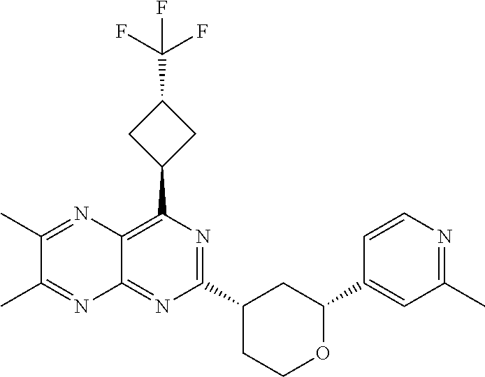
C1(C2=CC(C)=NC=C2)OCCC(C2=NC(C3CC(C(F)(F)F)C3)=C3C(=N2)N=C(C)C(C)=N3)C1
